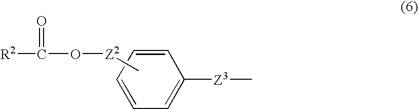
C1=CC=CC=C1[Z3]C.[R2]C(O[Z2]C)=O
